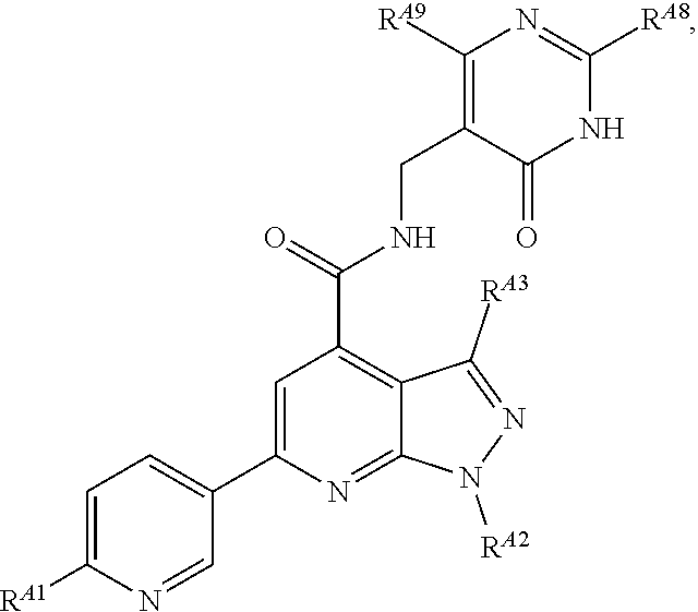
C1=C([RA1])N=CC(C2=CC(C(=O)NCC3=C([RA9])N=C([RA8])NC3=O)=C3C(=N2)N([RA2])N=C3[RA3])=C1
